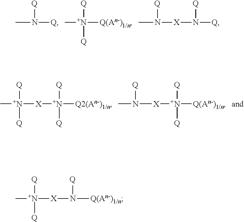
CN([Q])[Q].[N+]([Q])([Q(An-)1/n])([Q])C.CN([Q])[X]N([Q])[Q].[N+]([Q])([X][N+]([Q])([Q])[Q2(An-)1/n])([Q])C.N([X][N+]([Q])([Q])[Q(An-)1/n])(C)[Q].[N+]([Q])([X]N([Q(An-)1/n])[Q])([Q])C
